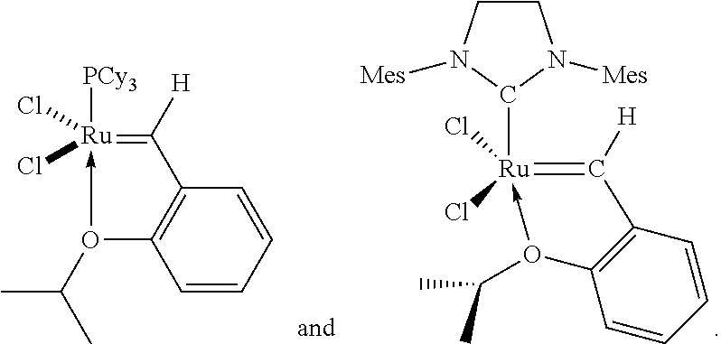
[Ru]1(C2N([Mes])CCN2[Mes])(Cl)(Cl)-O(C(C)C)C2=C(C=1[H])C=CC=C2.C1=CC=CC2=C1O(C(C)C)->[Ru]([PCy3])(Cl)(Cl)=C2[H]
